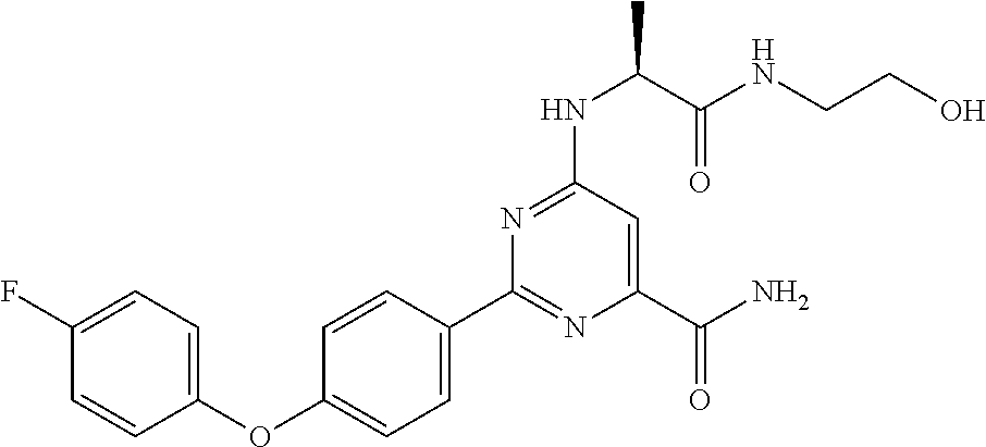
C1=CC(OC2=CC=C(C3=NC(C(N)=O)=CC(NC(C(=O)NCCO)C)=N3)C=C2)=CC=C1F
